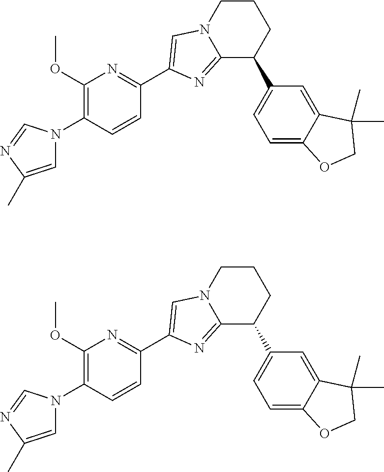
C1=C(C)N=CN1C1=C(OC)N=C(C2=CN3CCCC(C4=CC=C5C(=C4)C(C)(C)CO5)C3=N2)C=C1.C1=C(C)N=CN1C1=C(OC)N=C(C2=CN3CCCC(C4=CC=C5C(=C4)C(C)(C)CO5)C3=N2)C=C1
